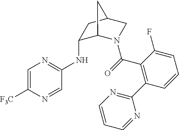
C1(NC2=NC=C([F3C])N=C2)C2N(C(=O)C3=C(C4=NC=CC=N4)C=CC=C3F)CC(C1)C2
